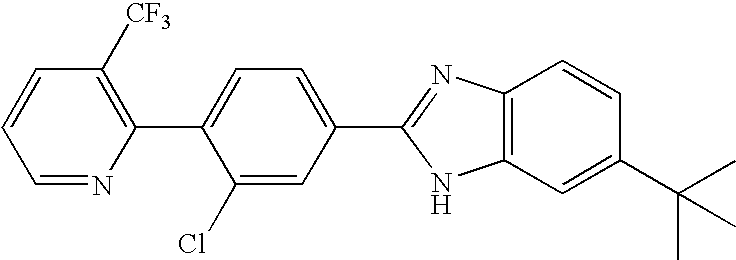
C1=NC(C2=CC=C(C3=NC4=C(C=C(C(C)(C)C)C=C4)N3)C=C2Cl)=C([CF3])C=C1
